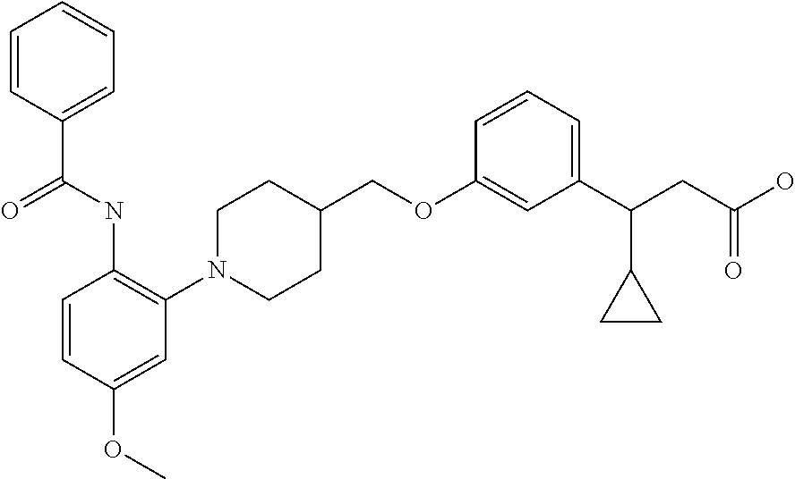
C1(OCC2CCN(C3=C(NC(C4=CC=CC=C4)=O)C=CC(OC)=C3)CC2)=CC(C(CC(O)=O)C2CC2)=CC=C1
